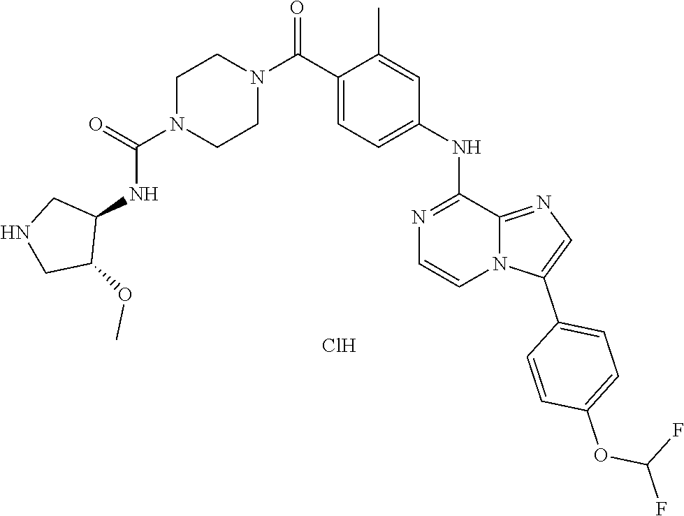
N1=C(NC2=CC=C(C(N3CCN(C(NC4C(OC)CNC4)=O)CC3)=O)C(C)=C2)C2=NC=C(C3=CC=C(OC(F)F)C=C3)N2C=C1.Cl
